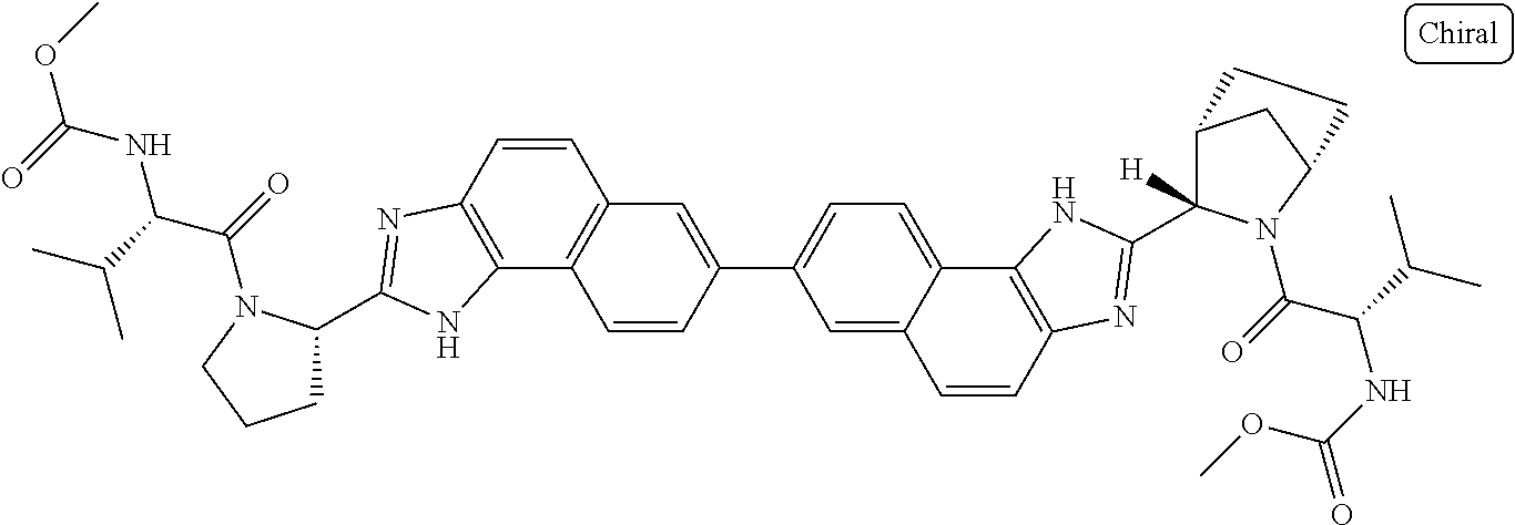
C1=CC2=C(C3=C1C=C(C1=CC=C4C(=C1)C=CC1=C4NC(C4([H])C5CC(N4C(=O)C(C(C)C)NC(=O)OC)CC5)=N1)C=C3)NC(C1CCCN1C(=O)C(C(C)C)NC(OC)=O)=N2
